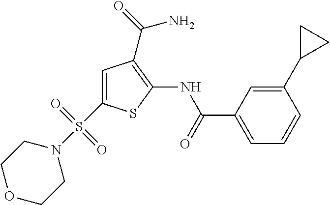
C1(C2CC2)=CC(C(=O)NC2=C(C(=O)N)C=C(S(N3CCOCC3)(=O)=O)S2)=CC=C1
